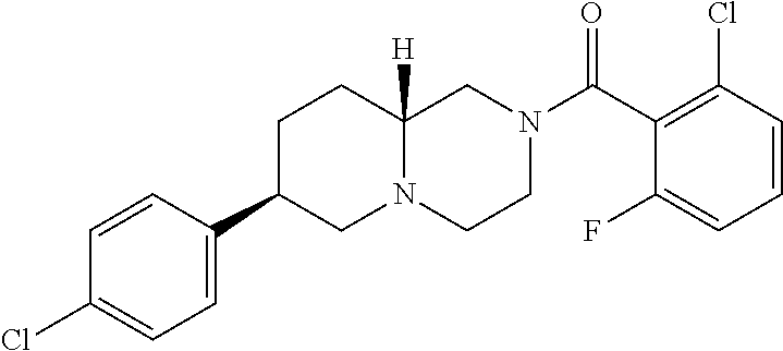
C1=CC(Cl)=C(C(N2CCN3C([H])(C2)CCC(C2=CC=C(Cl)C=C2)C3)=O)C(F)=C1
